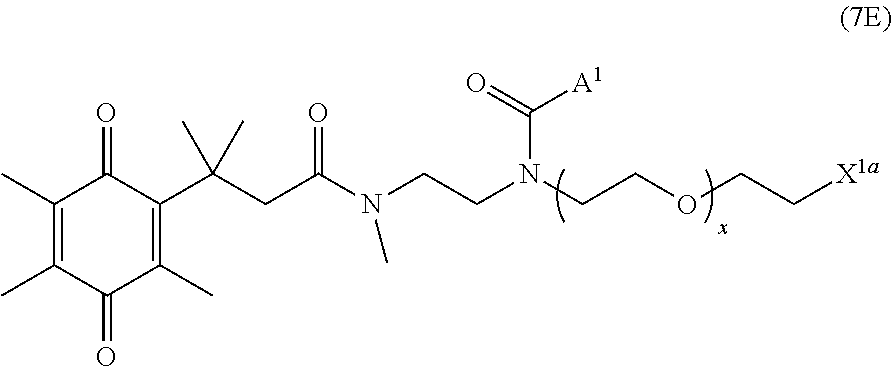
C1(C)=C(C)C(=O)C(C)=C(C(CC(N(CCN(CCOCC[X1a])C(=O)[A1])C)=O)(C)C)C1=O
